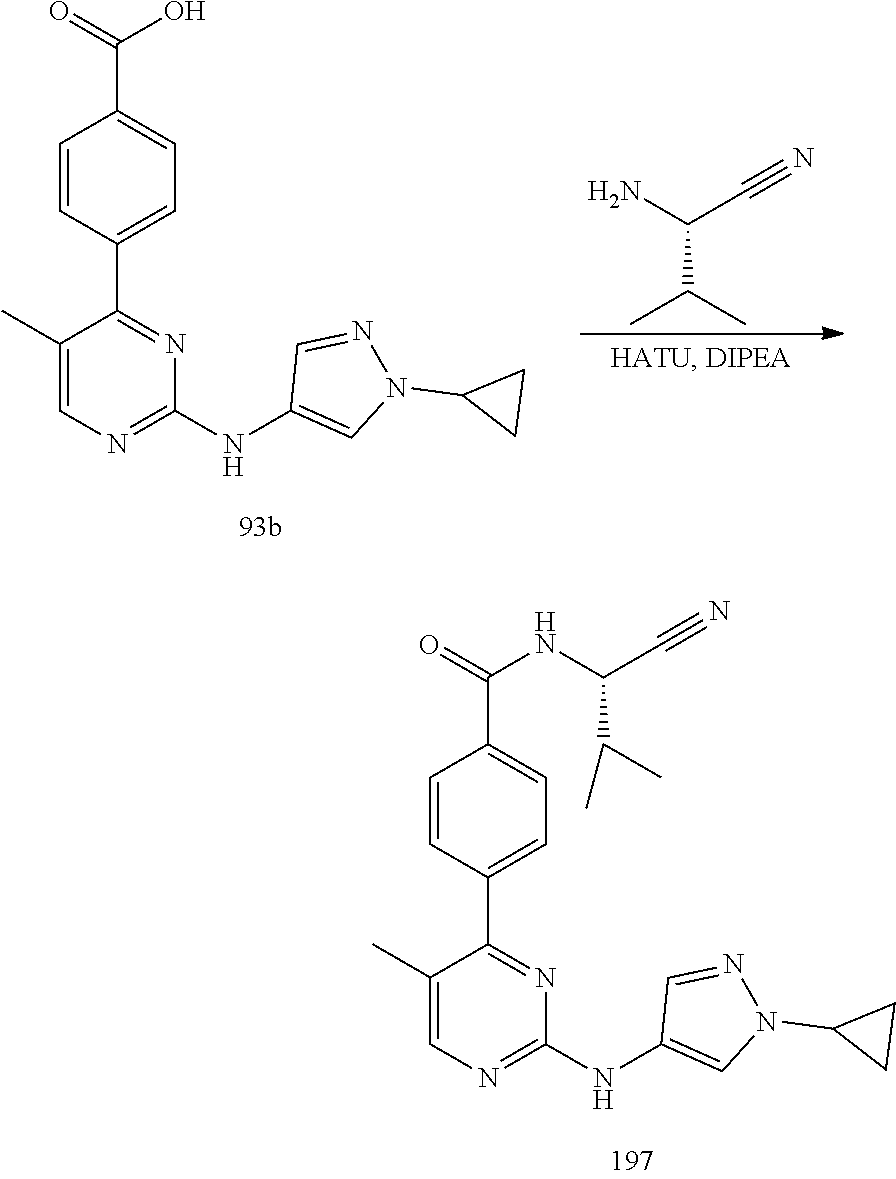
C1=CC(C2=NC(NC3=CN(C4CC4)N=C3)=NC=C2C)=CC=C1C(=O)O.NC(C#N)C(C)C.C1=CC(C2=NC(NC3=CN(C4CC4)N=C3)=NC=C2C)=CC=C1C(=O)NC(C#N)C(C)C
